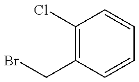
BrCC1=C(Cl)C=CC=C1
